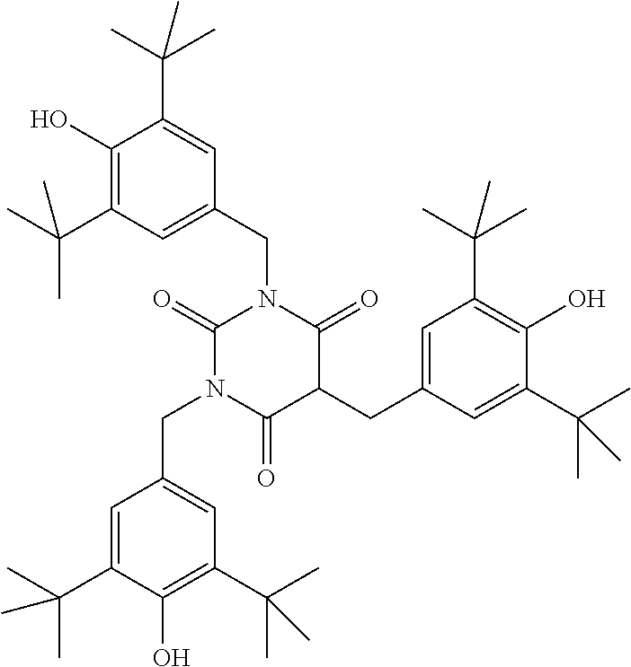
C1(=O)N(CC2=CC(C(C)(C)C)=C(O)C(C(C)(C)C)=C2)C(=O)C(CC2=CC(C(C)(C)C)=C(O)C(C(C)(C)C)=C2)C(=O)N1CC1=CC(C(C)(C)C)=C(O)C(C(C)(C)C)=C1
